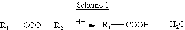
[H].[R1][COO][R2].[COOH][R1].O
